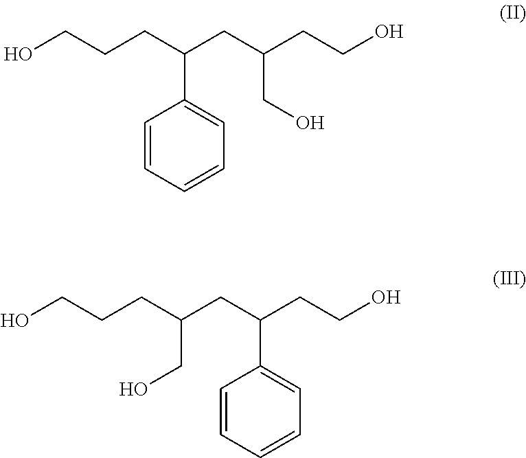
C1=CC=CC=C1C(CC(CCO)CO)CCCO.C1=CC=CC=C1C(CCO)CC(CCCO)CO
